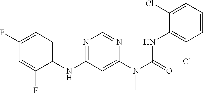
C1=C(F)C(NC2=NC=NC(N(C(=O)NC3=C(Cl)C=CC=C3Cl)C)=C2)=CC=C1F
